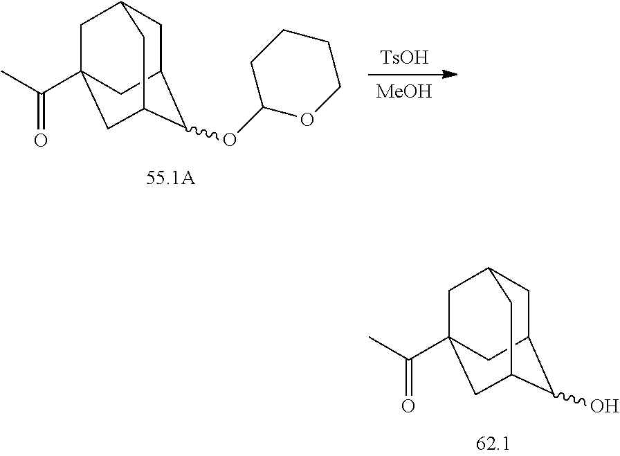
C1C2C(O)C3CC(C(C)=O)(CC1C3)C2.[MeOH].[TsOH].C1C2C(OC3OCCCC3)C3CC(C(C)=O)(CC1C3)C2
